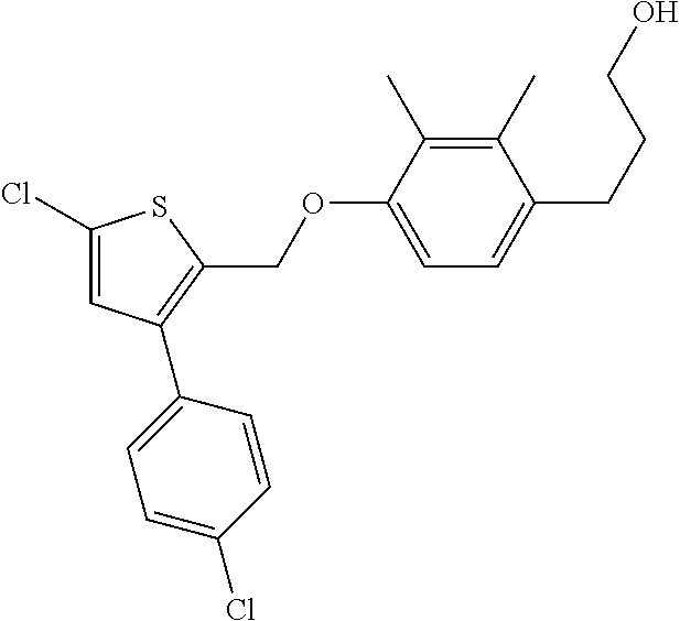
C1=C(Cl)SC(COC2=CC=C(CCCO)C(C)=C2C)=C1C1=CC=C(Cl)C=C1
